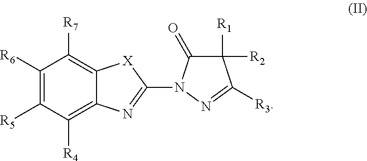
C1([R6])=C([R5])C([R4])=C2C(=C1[R7])[X]C(N1C(=O)C([R1])([R2])C([R3])=N1)=N2
